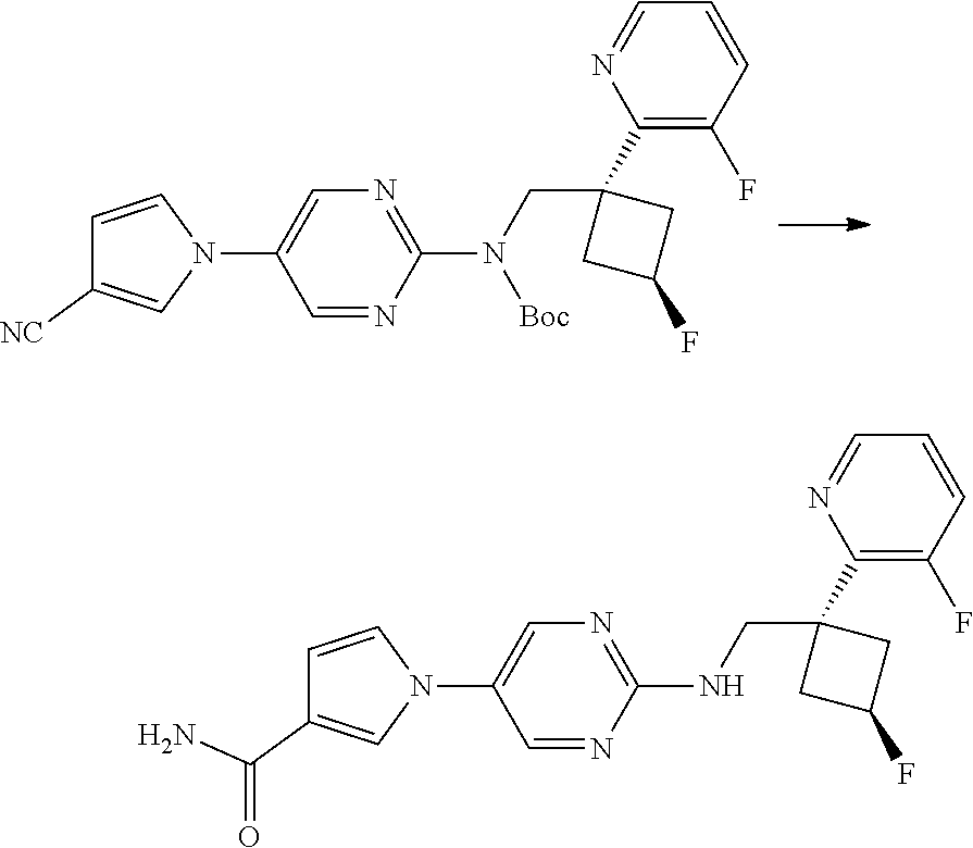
C1=NC(N(CC2(C3=C(F)C=CC=N3)CC(F)C2)[Boc])=NC=C1N1C=CC([NC])=C1.C1=NC(NCC2(C3=C(F)C=CC=N3)CC(F)C2)=NC=C1N1C=CC(C(N)=O)=C1
